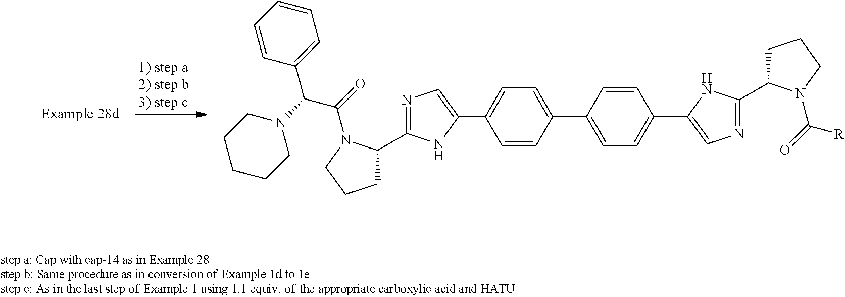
C1=CC(C2=CC=C(C3=CN=C(C4CCCN4C(=O)[R])N3)C=C2)=CC=C1C1=CN=C(C2CCCN2C(=O)C(N2CCCCC2)C2=CC=CC=C2)N1
